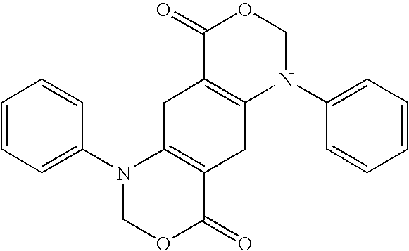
C1=CC=C(N2COC(=O)C3=C2CC2=C(C3)N(C3=CC=CC=C3)COC2=O)C=C1
